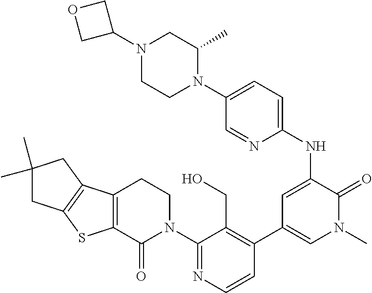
C1(N2CCC3=C(C2=O)SC2=C3CC(C)(C)C2)=NC=CC(C2=CN(C)C(=O)C(NC3=CC=C(N4C(C)CN(C5COC5)CC4)C=N3)=C2)=C1CO
